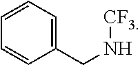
C1(CN[CF3])=CC=CC=C1
